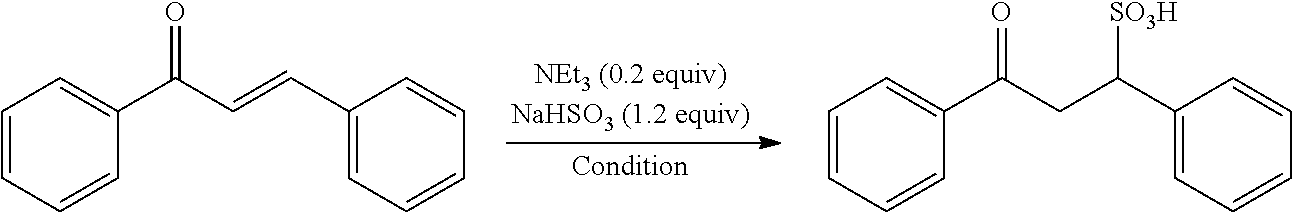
C1=CC=CC(C(C=CC2=CC=CC=C2)=O)=C1.C1=CC=CC(C(CC(C2=CC=CC=C2)[SO3H])=O)=C1
